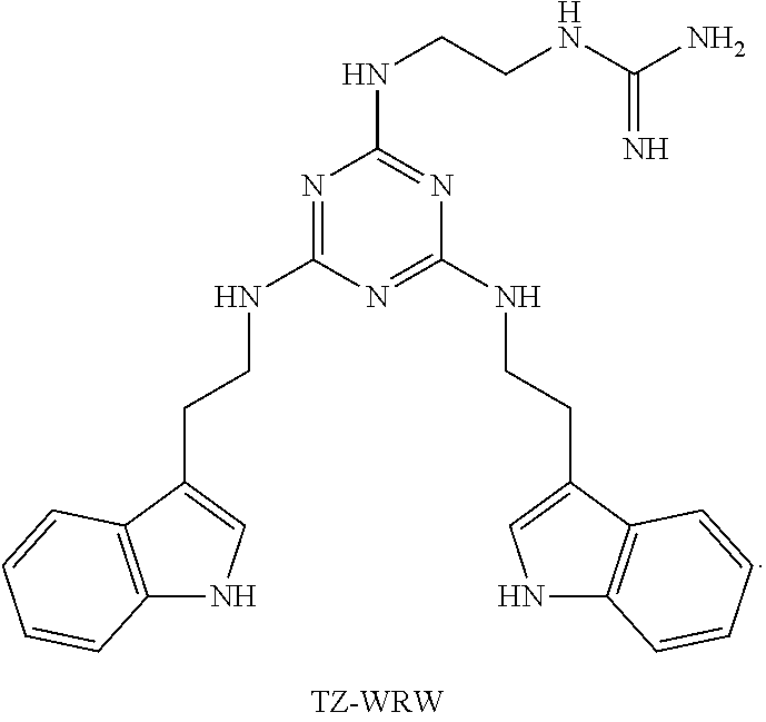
C12=C(C(CCNC3=NC(NCCNC(=N)N)=NC(NCCC4=CNC5=C4C=CC=C5)=N3)=CN1)C=CC=C2
